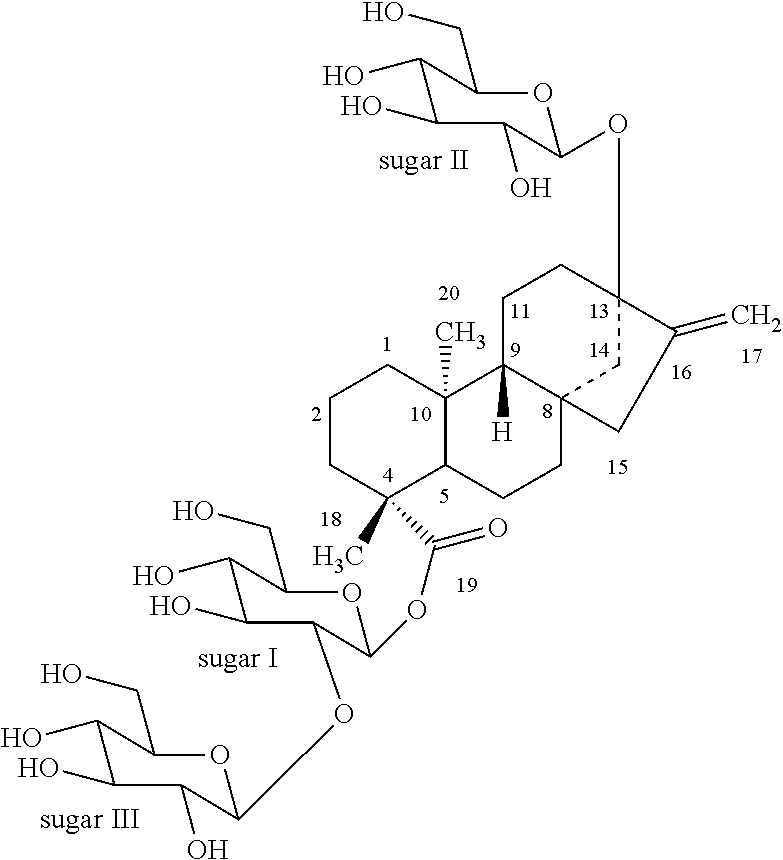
C1C2([H])C3(CC(OC4OC(CO)C(O)C(O)C4O)(C1)C(=C)C3)CCC1C2(C)CCCC1(C)C(=O)OC1OC(CO)C(O)C(O)C1OC1OC(CO)C(O)C(O)C1O
